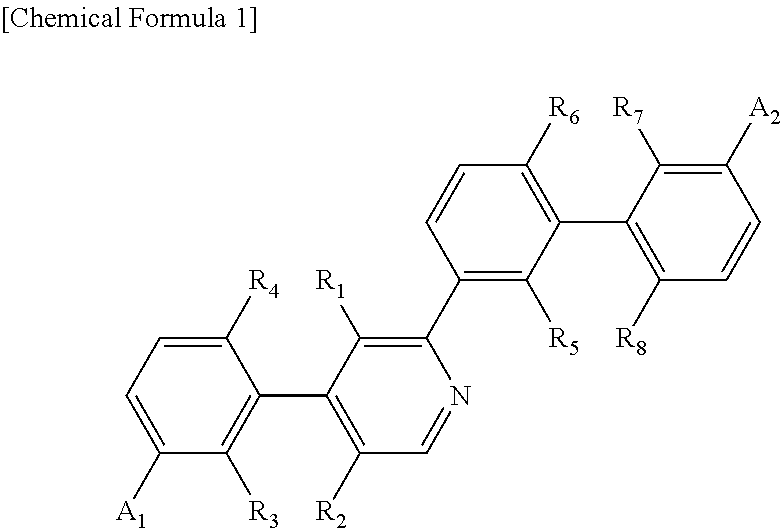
C1([R7])=C([A2])C=CC([R8])=C1C1=C([R6])C=CC(C2=C([R1])C(C3=C([R3])C([A1])=CC=C3[R4])=C([R2])C=N2)=C1[R5]
